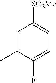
C1=C(C)C(F)=CC=C1[SO2Me]
